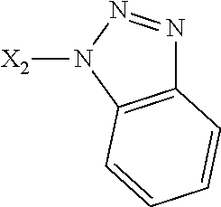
C12=C(N([X2])N=N1)C=CC=C2
